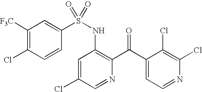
C1([F3C])=C(Cl)C=CC(S(NC2=C(C(C3=CC=NC(Cl)=C3Cl)=O)N=CC(Cl)=C2)(=O)=O)=C1
